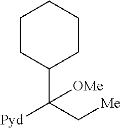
C1(C(C[Me])([Pyd])[OMe])CCCCC1
